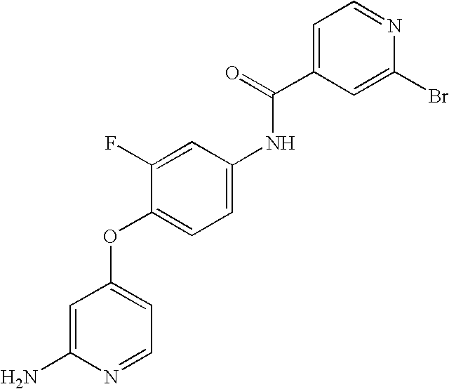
C1=C(N)N=CC=C1OC1=CC=C(NC(=O)C2=CC=NC(Br)=C2)C=C1F
